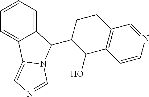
C1=CC=C2C(=C1)C1=CN=CN1C2C1C(O)C2=C(CC1)C=NC=C2
